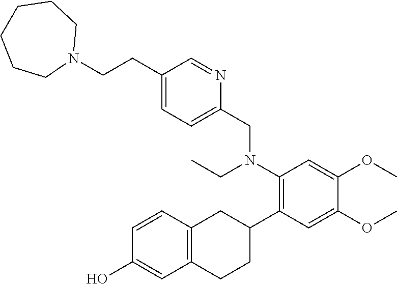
C(C1=CC=C(CN(C2=C(C3CC4=C(CC3)C=C(O)C=C4)C=C(OC)C(OC)=C2)CC)N=C1)CN1CCCCCC1
